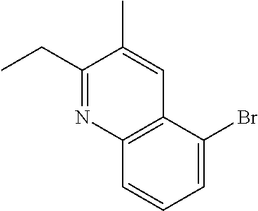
C(C1=NC2=C(C=C1C)C(Br)=CC=C2)C
